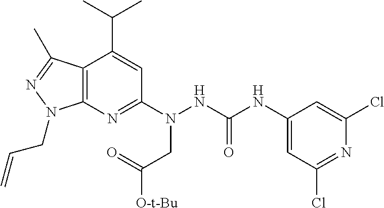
C12=C(N=C(N(NC(NC3=CC(Cl)=NC(Cl)=C3)=O)CC([O-t-Bu])=O)C=C1C(C)C)N(CC=C)N=C2C
